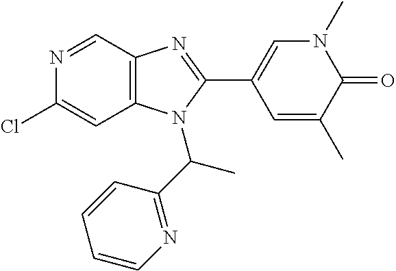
N1=CC2=C(C=C1Cl)N(C(C1=NC=CC=C1)C)C(C1=CN(C)C(=O)C(C)=C1)=N2
